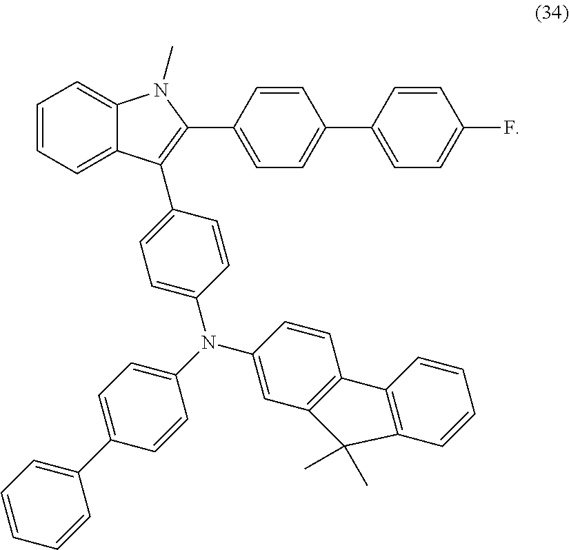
C1=CC=C2C(=C1)N(C)C(C1=CC=C(C3=CC=C(F)C=C3)C=C1)=C2C1=CC=C(N(C2=CC3=C(C=C2)C2=C(C=CC=C2)C3(C)C)C2=CC=C(C3=CC=CC=C3)C=C2)C=C1
